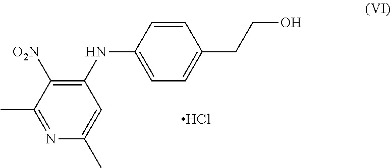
C1=CC(NC2=C([O2N])C(C)=NC(C)=C2)=CC=C1CCO.Cl
